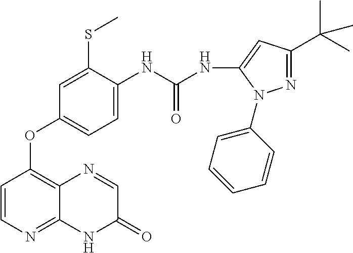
C1=CN=C2C(=C1OC1=CC=C(NC(NC3=CC(C(C)(C)C)=NN3C3=CC=CC=C3)=O)C(SC)=C1)N=CC(=O)N2
